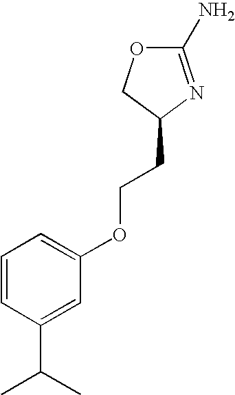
O1C(N)=NC(CCOC2=CC=CC(C(C)C)=C2)C1
